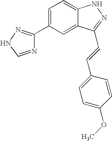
C1(C2=NNC=N2)=CC=C2C(=C1)C(C=CC1=CC=C(OC)C=C1)=NN2
